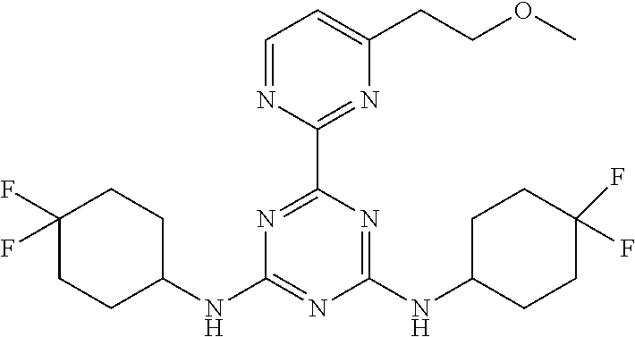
N1=C(C2=NC(CCOC)=CC=N2)N=C(NC2CCC(F)(F)CC2)N=C1NC1CCC(F)(F)CC1
